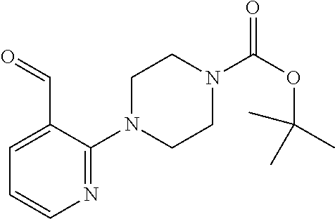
O=CC1=CC=CN=C1N1CCN(C(OC(C)(C)C)=O)CC1
